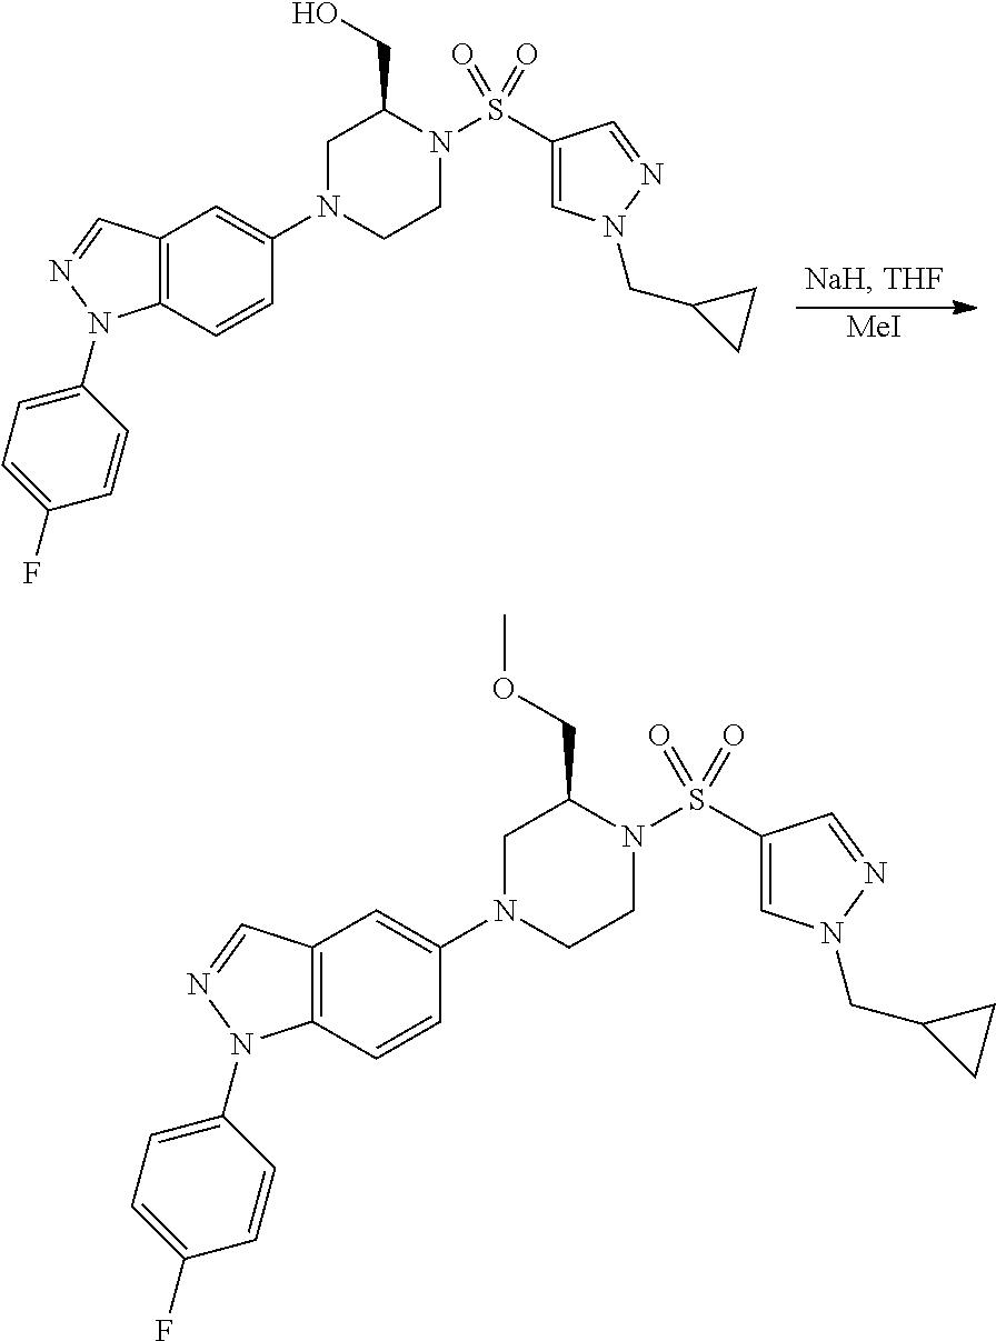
[MeI].C12=C(C=CC(N3CCN(S(C4=CN(CC5CC5)N=C4)(=O)=O)C(CO)C3)=C1)N(C1=CC=C(F)C=C1)N=C2.C12=C(C=CC(N3CCN(S(C4=CN(CC5CC5)N=C4)(=O)=O)C(COC)C3)=C1)N(C1=CC=C(F)C=C1)N=C2
